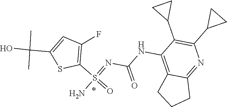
C1(F)=C(S(=NC(=O)NC2=C3CCCC3=NC(C3CC3)=C2C2CC2)(=O)N)SC(C(C)(O)C)=C1
